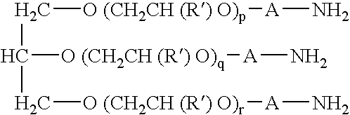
C(C([O (CH2CH (R) O)q][A]N)C[O (CH2CH (R) O)r][A]N)[O (CH2CH (R) O)p][A]N
